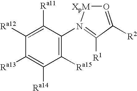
C1([Ra15])=C(N2=C([R1])C([R2])=O[XpM]2)C([Ra11])=C([Ra12])C([Ra13])=C1[Ra14]
